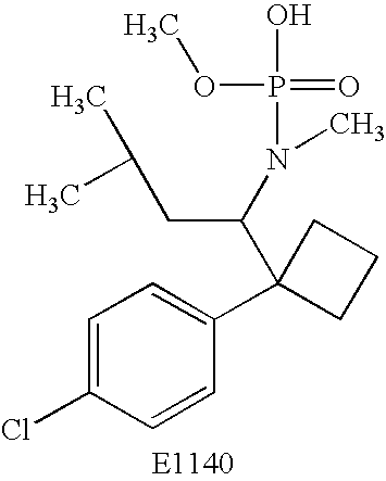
C1=C(Cl)C=CC(C2(C(N(C)P(=O)(OC)O)CC(C)C)CCC2)=C1
